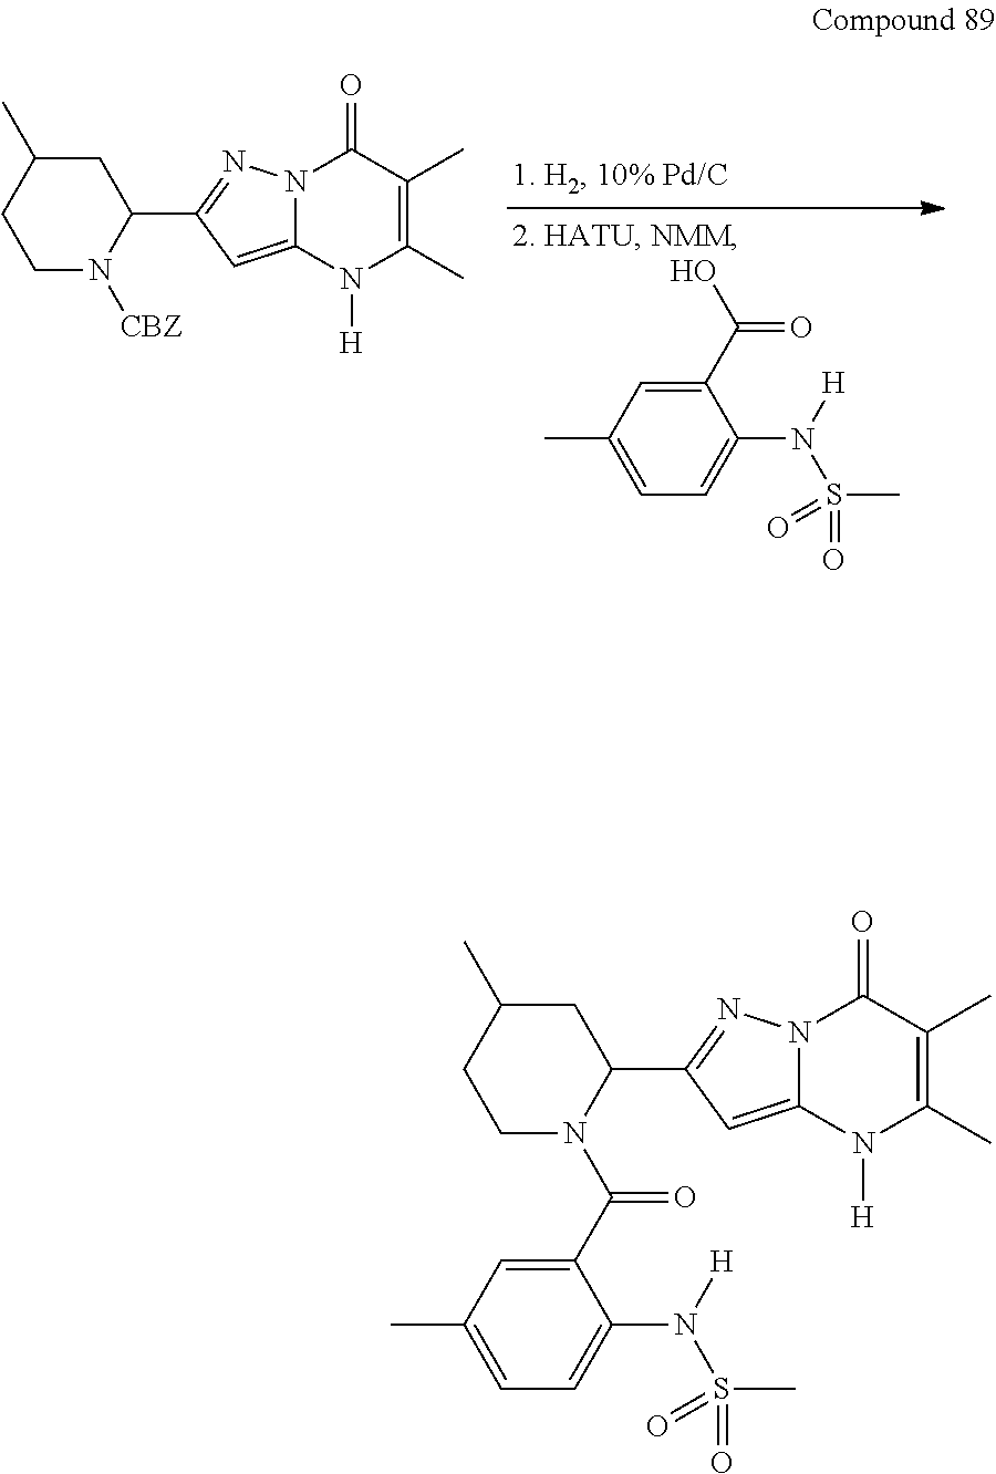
C1(C(O)=O)=CC(C)=CC=C1N([H])S(=O)(C)=O.C1C(C2=NN3C(=C2)N([H])C(C)=C(C)C3=O)N([CBZ])CCC1C.C1C(C)CCN(C(C2=CC(C)=CC=C2N(S(C)(=O)=O)[H])=O)C1C1=NN2C(=C1)N([H])C(C)=C(C)C2=O
